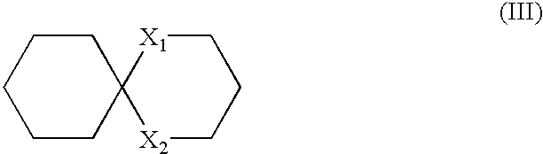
C1CCCCC12[X2]CCC[X1]2
